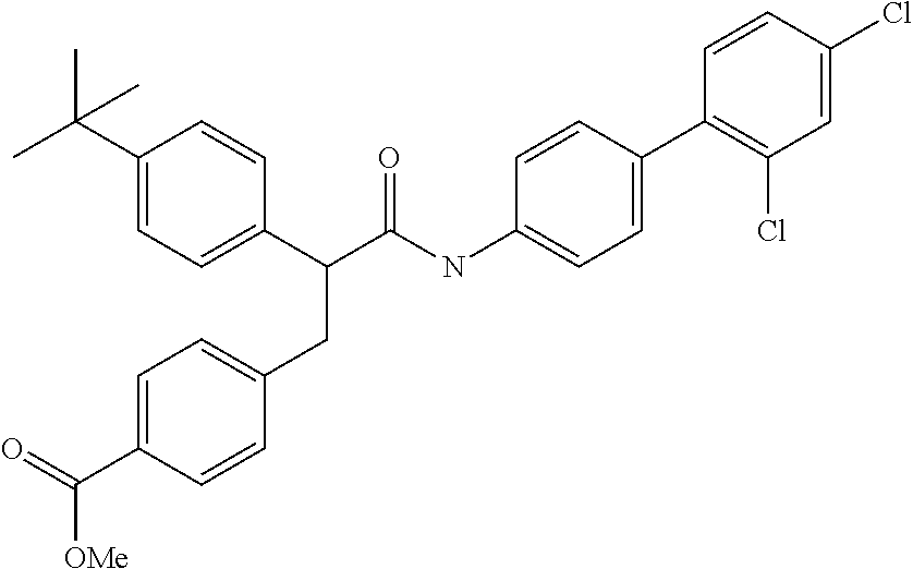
C1=C(C([OMe])=O)C=CC(CC(C2=CC=C(C(C)(C)C)C=C2)C(NC2=CC=C(C3=C(Cl)C=C(Cl)C=C3)C=C2)=O)=C1
